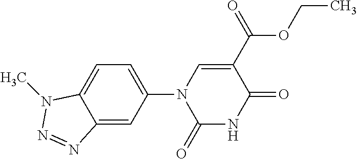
C12=CC(N3C(=O)NC(=O)C(C(OCC)=O)=C3)=CC=C1N(C)N=N2
